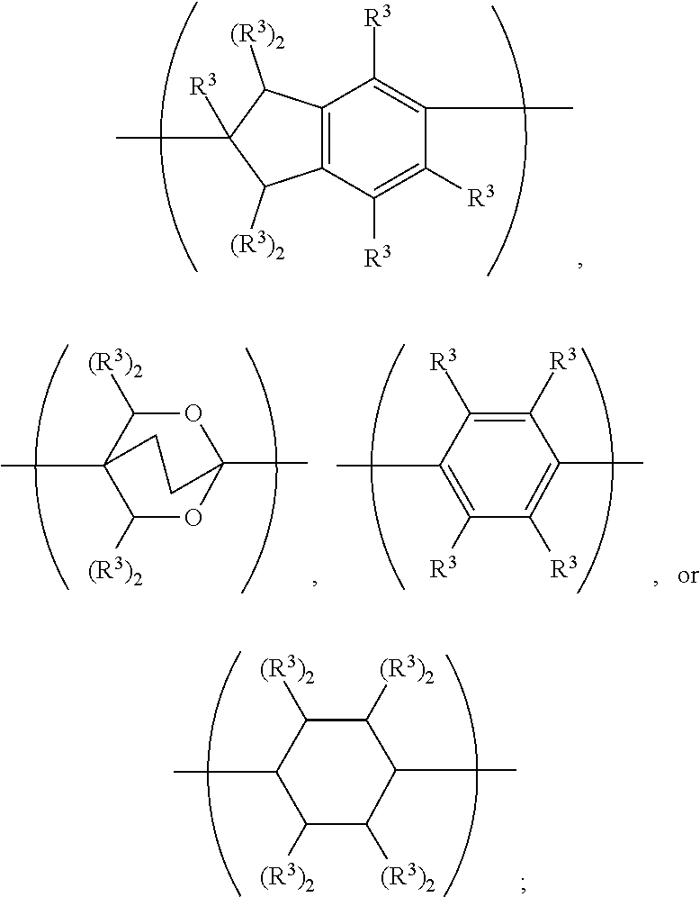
C12=C(C([R3])=C([R3])C(C)=C1[R3])C([(R3)2])C(C)([R3])C2[(R3)2].O1C([(R3)2])C2(C)C([(R3)2])OC1(C)CC2.C1([R3])=C([R3])C(C)=C([R3])C([R3])=C1C.C1([(R3)2])C([(R3)2])C(C)C([(R3)2])C([(R3)2])C1C
